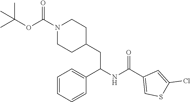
C1=C(C(NC(C2=CC=CC=C2)CC2CCN(C(=O)OC(C)(C)C)CC2)=O)C=C(Cl)S1
